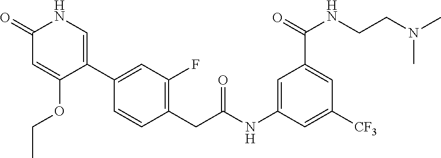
C1(C2=CNC(=O)C=C2OCC)=CC(F)=C(CC(NC2=CC(C(NCCN(C)C)=O)=CC([CF3])=C2)=O)C=C1
